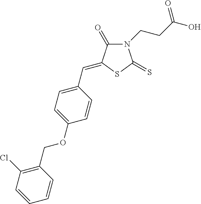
N1(CCC(O)=O)C(=O)C(=CC2=CC=C(OCC3=C(Cl)C=CC=C3)C=C2)SC1=S
